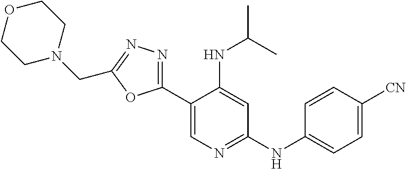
C1(C2=NN=C(CN3CCOCC3)O2)=CN=C(NC2=CC=C([CN])C=C2)C=C1NC(C)C
